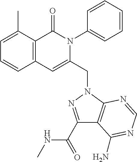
C1=C(C)C2=C(C=C1)C=C(CN1C3=C(C(C(NC)=O)=N1)C(N)=NC=N3)N(C1=CC=CC=C1)C2=O
